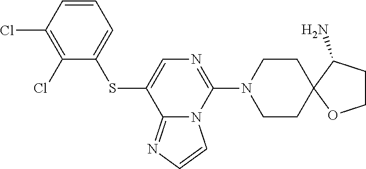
C1=CC(Cl)=C(Cl)C(SC2=CN=C(N3CCC4(CC3)OCCC4N)N3C2=NC=C3)=C1
